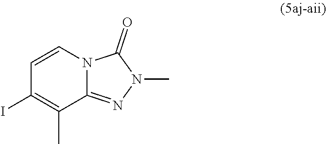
N1(C)N=C2N(C=CC(I)=C2C)C1=O
